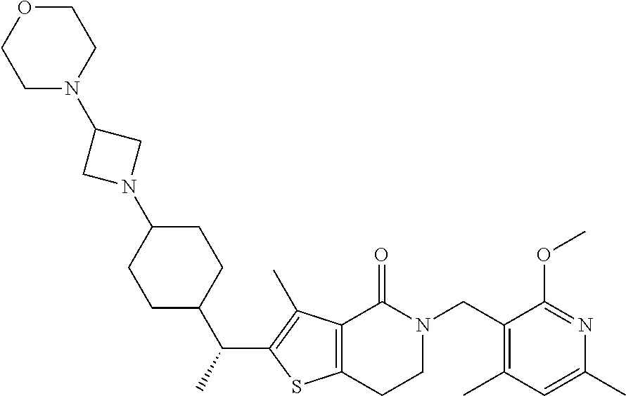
C1(CN2CCC3=C(C2=O)C(C)=C(C(C)C2CCC(N4CC(N5CCOCC5)C4)CC2)S3)=C(C)C=C(C)N=C1OC
